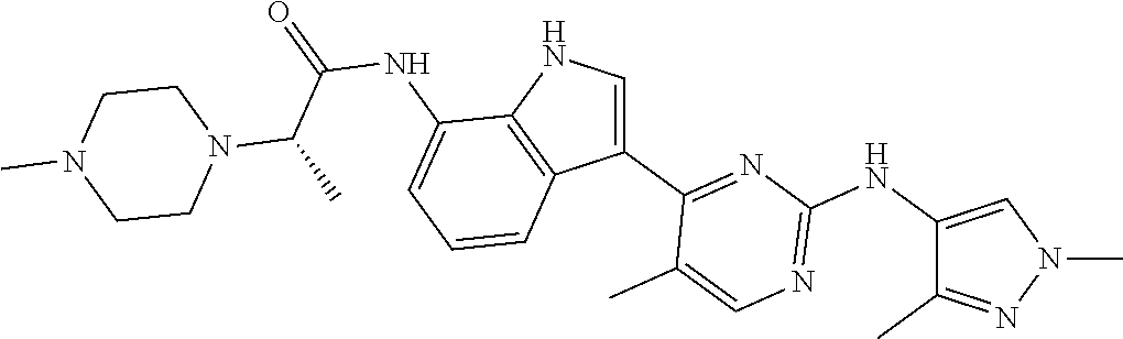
N1=C(NC2=CN(C)N=C2C)N=C(C2=CNC3=C2C=CC=C3NC(=O)C(C)N2CCN(C)CC2)C(C)=C1
